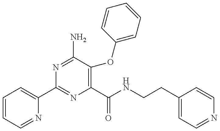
C1=CC=NC(C2=NC(C(NCCC3=CC=NC=C3)=O)=C(OC3=CC=CC=C3)C(N)=N2)=C1
